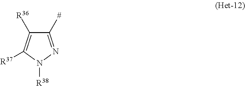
C1([#])=NN([R38])C([R37])=C1[R36]
